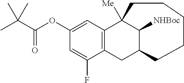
CC(C(OC1=CC2=C(CC3C([NHBoc])C2([Me])CCCCC3)C(F)=C1)=O)(C)C
